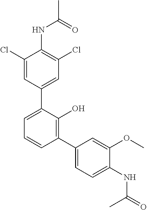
C1(Cl)=CC(C2=CC=CC(C3=CC=C(NC(C)=O)C(OC)=C3)=C2O)=CC(Cl)=C1NC(C)=O
